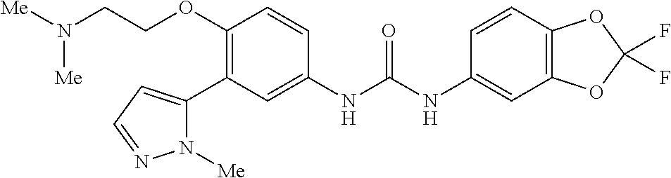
C1(OCCN([Me])[Me])=C(C2=CC=NN2[Me])C=C(NC(=O)NC2=CC3=C(C=C2)OC(F)(F)O3)C=C1
